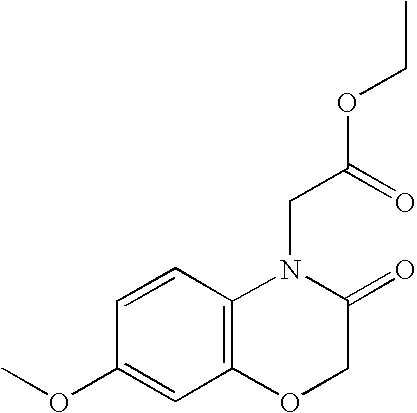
N1(CC(=O)OCC)C2=C(OCC1=O)C=C(OC)C=C2
